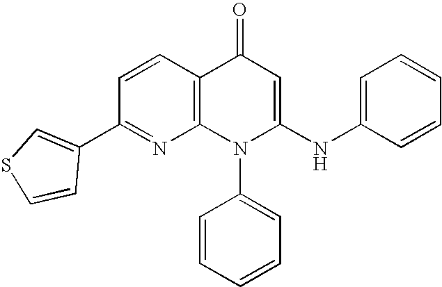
C1(C2=CSC=C2)=NC2=C(C=C1)C(=O)C=C(NC1=CC=CC=C1)N2C1=CC=CC=C1
